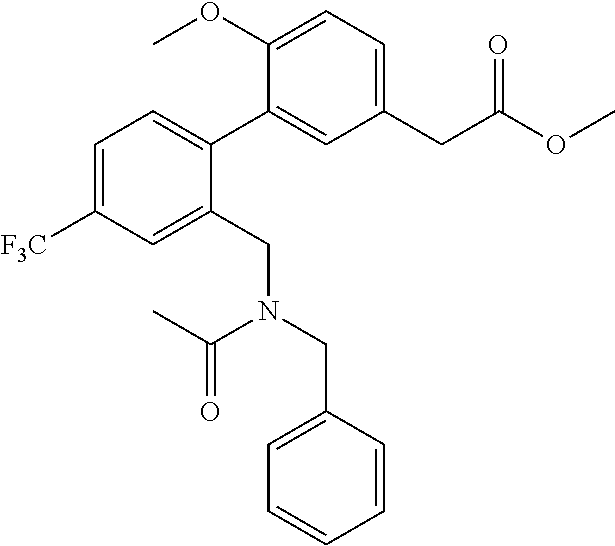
C1=C([F3C])C=C(CN(CC2=CC=CC=C2)C(C)=O)C(C2=CC(CC(OC)=O)=CC=C2OC)=C1
